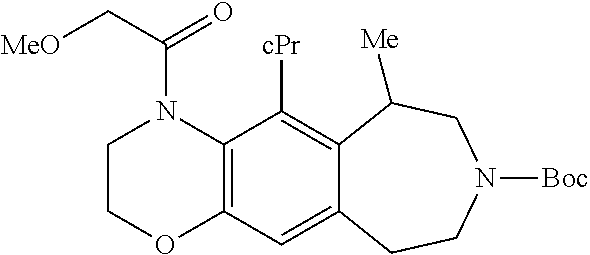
C1COC2=C(N1C(C[MeO])=O)C([cPr])=C1C(=C2)CCN([Boc])CC1[Me]
